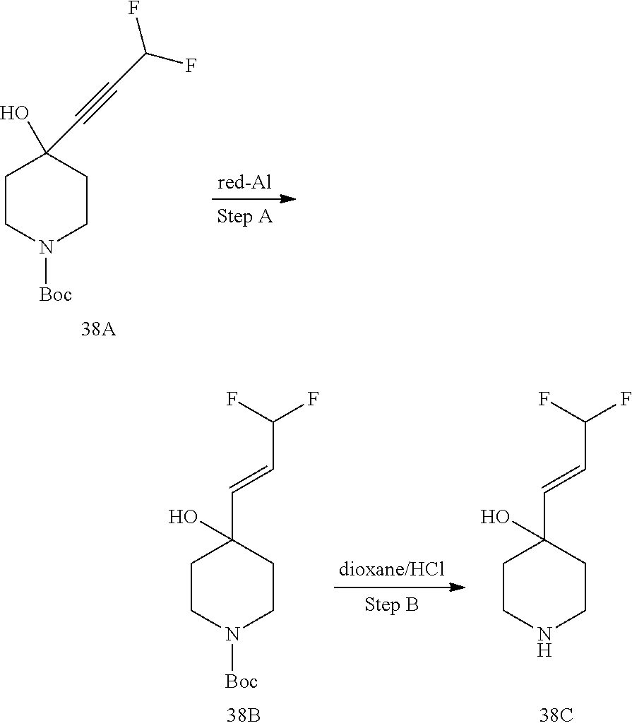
C1CN([Boc])CCC1(O)C#CC(F)F.C1CN([Boc])CCC1(C=CC(F)F)O.C1CNCCC1(C=CC(F)F)O
